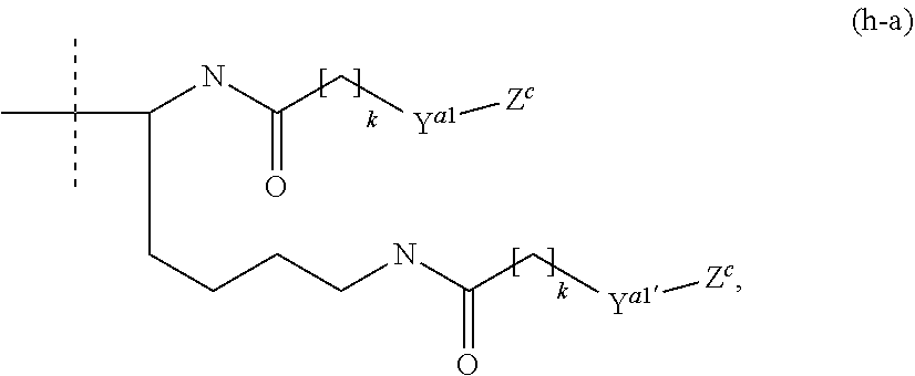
CC(C)(C)C(NC(C[Ya1][Zc])=O)CCCCNC(C[Ya1][Zc])=O
